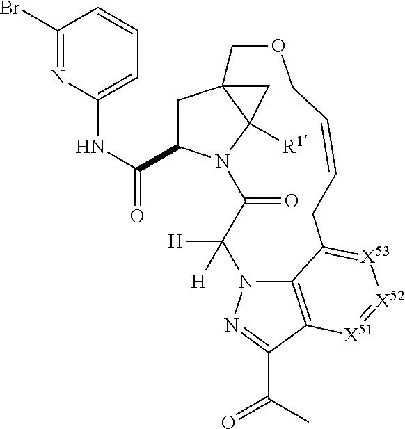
C1C(C(NC2=CC=CC(Br)=N2)=O)N2C3([R1])C1(C3)COCC=CCC1=[X53][X52]=[X51]C3=C1N(C([H])([H])C2=O)N=C3C(C)=O
